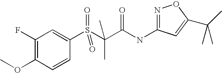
C1(F)=C(OC)C=CC(S(C(C(NC2=NOC(C(C)(C)C)=C2)=O)(C)C)(=O)=O)=C1
